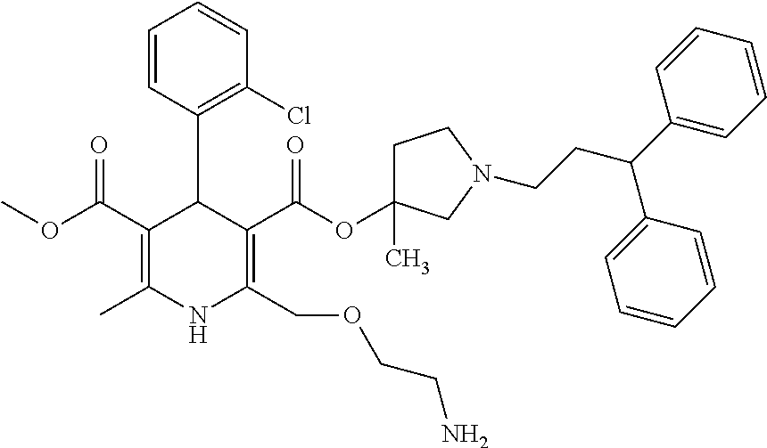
C1=CC(C2C(C(OC)=O)=C(C)NC(COCCN)=C2C(OC2(C)CCN(CCC(C3=CC=CC=C3)C3=CC=CC=C3)C2)=O)=C(Cl)C=C1
